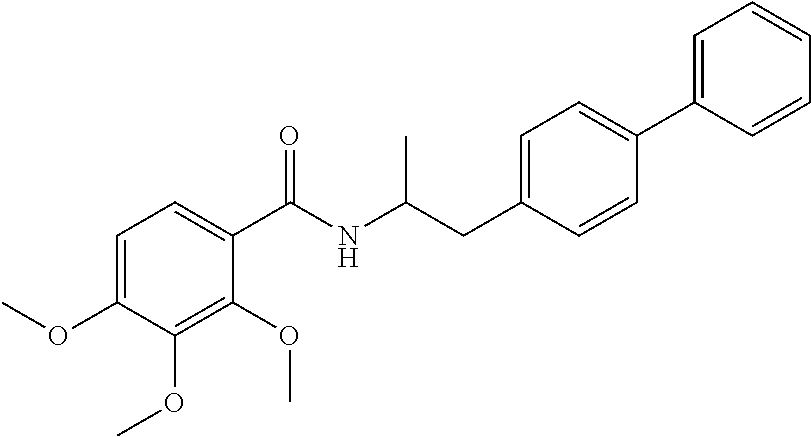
C1=C(OC)C(OC)=C(OC)C(C(NC(CC2=CC=C(C3=CC=CC=C3)C=C2)C)=O)=C1
